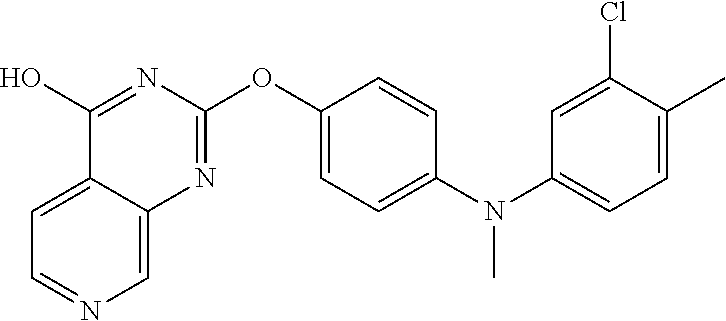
C12=CC=NC=C1N=C(OC1=CC=C(N(C3=CC=C(C)C(Cl)=C3)C)C=C1)N=C2O
